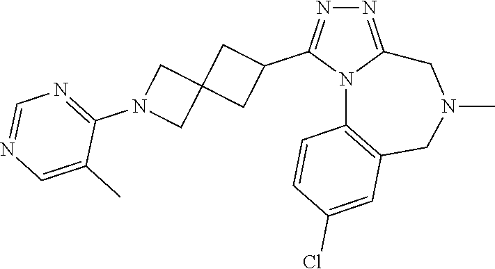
N1=C2N(C(C3CC4(C3)CN(C3=NC=NC=C3C)C4)=N1)C1=C(CN(C)C2)C=C(Cl)C=C1
